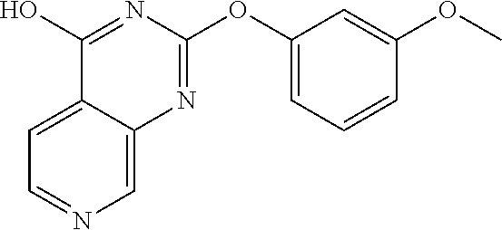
C1=NC=C2C(=C1)C(O)=NC(OC1=CC=CC(OC)=C1)=N2
